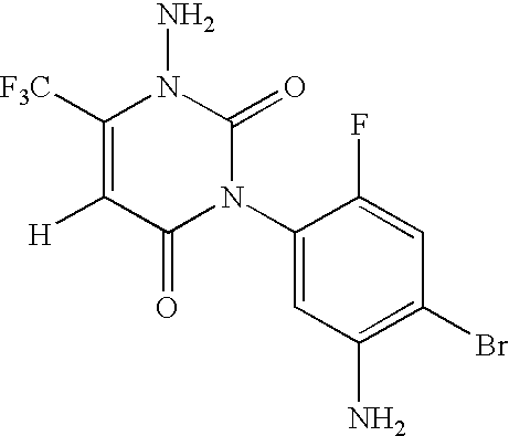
C1(N2C(=O)N(N)C([F3C])=C([H])C2=O)=CC(N)=C(Br)C=C1F
